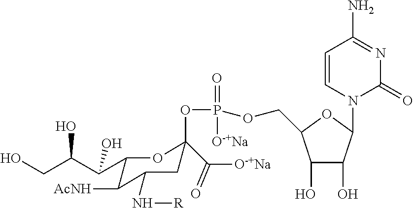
C1(C(C(CO)O)O)C([AcNH])C(N[R])CC(C([O-+Na])=O)(OP(OCC2C(O)C(O)C(N3C(=O)N=C(N)C=C3)O2)(=O)[O-+Na])O1
